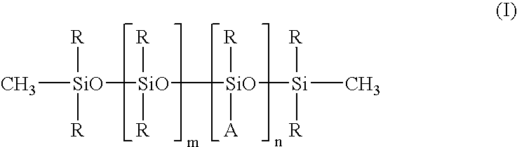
[SiO]([SiO]([Si](C)([R])[R])([A])[R])([SiO](C)([R])[R])([R])[R]
